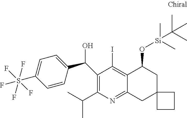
N1=C2C(=C(I)C(C(C3=CC=C(S(F)(F)(F)(F)F)C=C3)O)=C1C(C)C)C(O[Si](C(C)(C)C)(C)C)CC1(C2)CCC1
